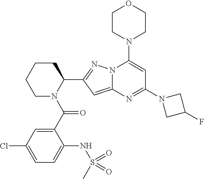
C1N(C(C2=CC(Cl)=CC=C2NS(C)(=O)=O)=O)C(C2=NN3C(=C2)N=C(N2CC(F)C2)C=C3N2CCOCC2)CCC1
